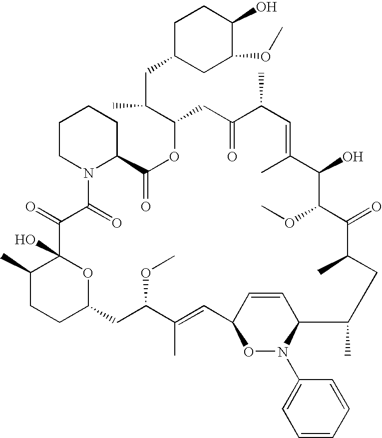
C1C(CC(C2CC(=O)C(C)C=C(C)C(O)C(OC)C(=O)C(C)CC(C)C3C=CC(C=C(C)C(OC)CC4CCC(C)C(O)(C(=O)C(=O)N5C(C(=O)O2)CCCC5)O4)ON3C2=CC=CC=C2)C)CC(OC)C(O)C1
